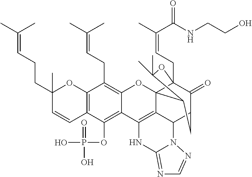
C12=C(C(OP(O)(=O)O)=C3C(=C1CC=C(C)C)OC14C5=C3NC3=NC=NN3C5C3C(=O)C1(CC=C(C)C(NCCO)=O)OC(C)(C)C4C3)C=CC(CCC=C(C)C)(C)O2
